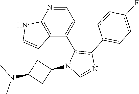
N1=CC=C(C2=C(C3=CC=C(F)C=C3)N=CN2C2CC(N(C)C)C2)C2=C1NC=C2
